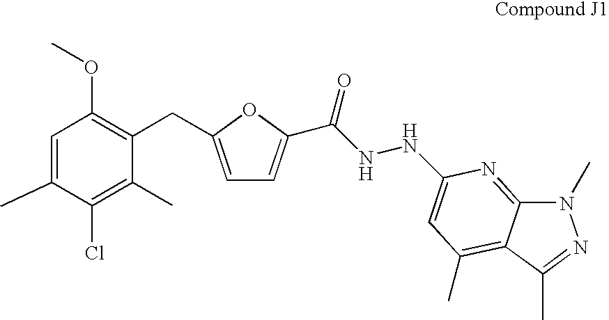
C1=C(C)C(Cl)=C(C)C(CC2=CC=C(C(NNC3=CC(C)=C4C(=N3)N(C)N=C4C)=O)O2)=C1OC
